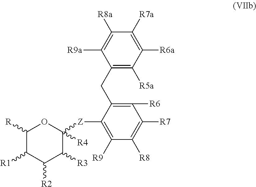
[Z](C1([R4])OC([R])C([R1])C([R2])C1[R3])C1=C([R9])C([R8])=C([R7])C([R6])=C1CC1=C([R5a])C([R6a])=C([R7a])C([R8a])=C1[R9a]
